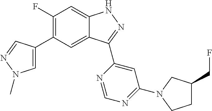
C1(F)=C(C2=CN(C)N=C2)C=C2C(=C1)NN=C2C1=CC(N2CC(CF)CC2)=NC=N1
